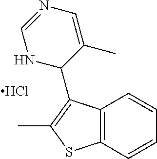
Cl.C12=C(C(C3C(C)=CN=CN3)=C(C)S1)C=CC=C2
